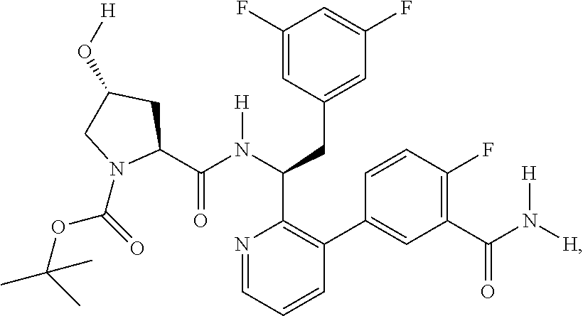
C(=O)(N(C(CC1=CC(F)=CC(F)=C1)C1=C(C2=CC(C(=O)N([H])[H])=C(F)C=C2)C=CC=N1)[H])C1CC(O[H])CN1C(OC(C)(C)C)=O
